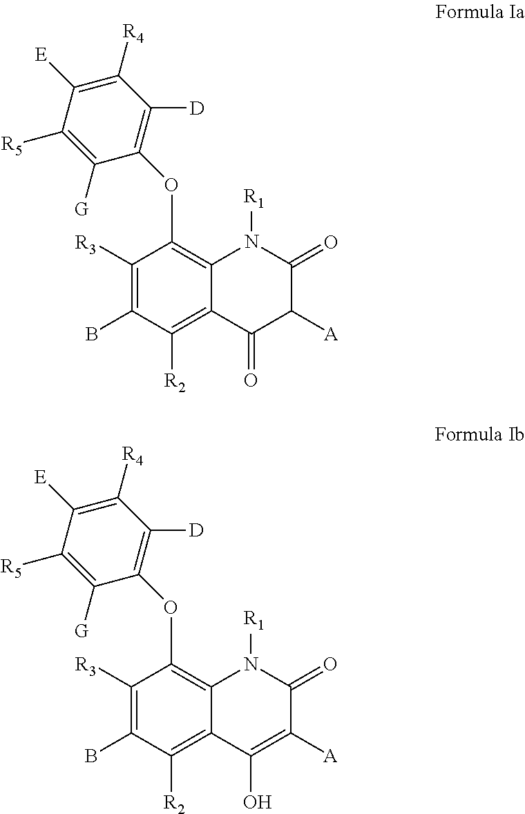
C1([R3])=C(B)C([R2])=C2C(=C1OC1=C([D])C([R4])=C([E])C([R5])=C1[G])N([R1])C(=O)C([A])C2=O.C1([R3])=C(B)C([R2])=C2C(=C1OC1=C([D])C([R4])=C([E])C([R5])=C1[G])N([R1])C(=O)C([A])=C2O
